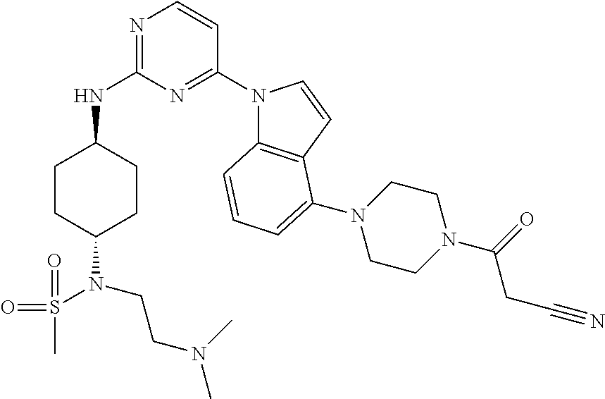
C1CC(N(S(=O)(=O)C)CCN(C)C)CCC1NC1=NC=CC(N2C3=C(C=C2)C(N2CCN(C(=O)CC#N)CC2)=CC=C3)=N1
